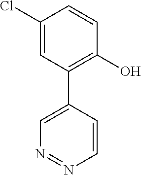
C1(Cl)=CC(C2=CN=NC=C2)=C(O)C=C1
